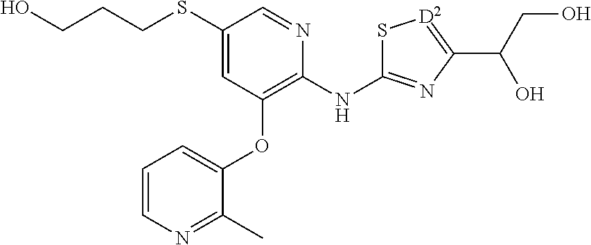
C(CCSC1=CC(OC2=CC=CN=C2C)=C(NC2=NC(C(CO)O)=[D2]S2)N=C1)O
